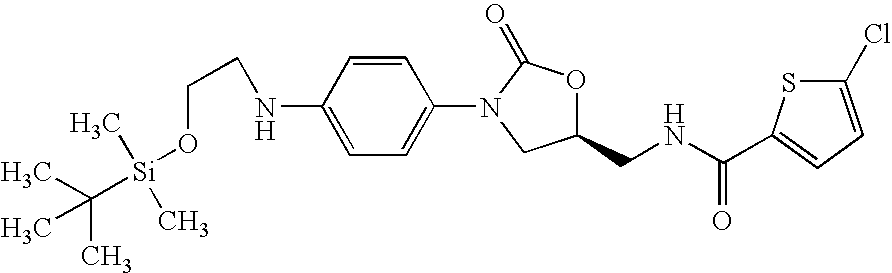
N(C1=CC=C(N2CC(CNC(=O)C3=CC=C(Cl)S3)OC2=O)C=C1)CCO[Si](C(C)(C)C)(C)C
